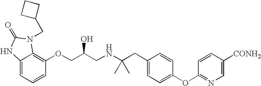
C12=CC=CC(OCC(CNC(CC3=CC=C(OC4=NC=C([CONH2])C=C4)C=C3)(C)C)O)=C1N(CC1CCC1)C(=O)N2
